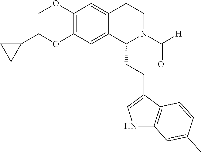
C1(OCC2CC2)=C(OC)C=C2C(=C1)C(CCC1=CNC3=C1C=CC(C)=C3)N(C([H])=O)CC2
